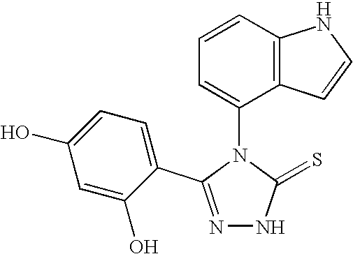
N1=C(C2=CC=C(O)C=C2O)N(C2=CC=CC3=C2C=CN3)C(=S)N1
